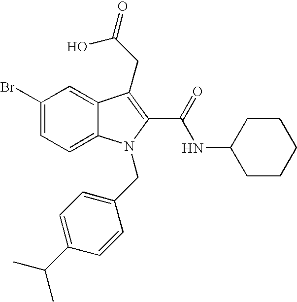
C1(Br)=CC=C2C(=C1)C(CC(=O)O)=C(C(=O)NC1CCCCC1)N2CC1=CC=C(C(C)C)C=C1
